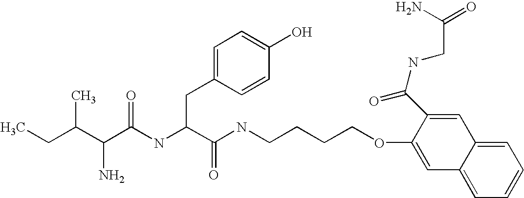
N(C(C(NCCCCOC1=CC2=CC=CC=C2C=C1C(NCC(N)=O)=O)=O)CC1=CC=C(O)C=C1)C(C(C(CC)C)N)=O
